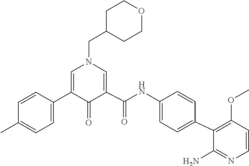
C1(=O)C(C2=CC=C(C)C=C2)=CN(CC2CCOCC2)C=C1C(NC1=CC=C(C2=C(OC)C=CN=C2N)C=C1)=O
